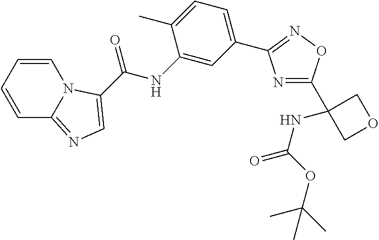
N1=C(C2(NC(OC(C)(C)C)=O)COC2)ON=C1C1=CC=C(C)C(NC(=O)C2=CN=C3C=CC=CN32)=C1
